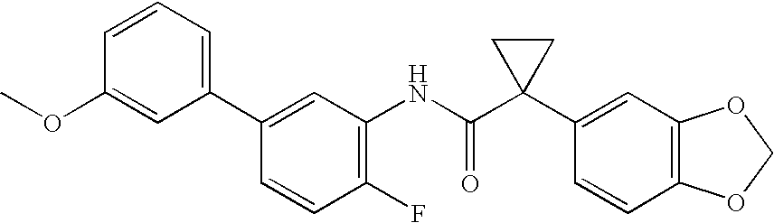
C1(F)=C(NC(C2(C3=CC4=C(C=C3)OCO4)CC2)=O)C=C(C2=CC=CC(OC)=C2)C=C1
